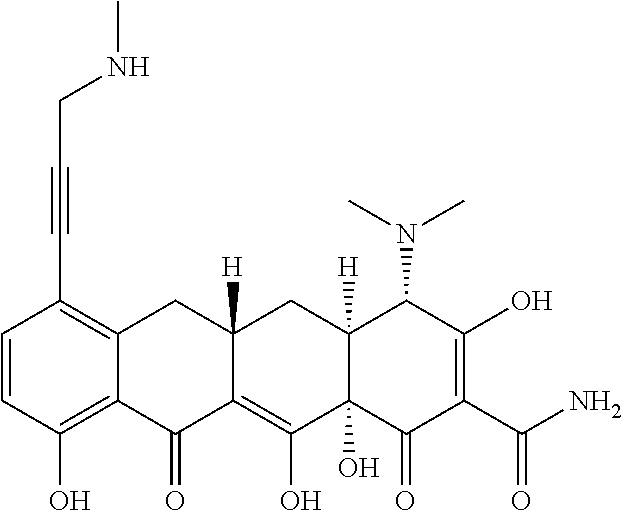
C1=CC(O)=C2C(=C1C#CCNC)CC1([H])C(=C(O)C3(O)C([H])(C1)C(N(C)C)C(O)=C(C(N)=O)C3=O)C2=O
